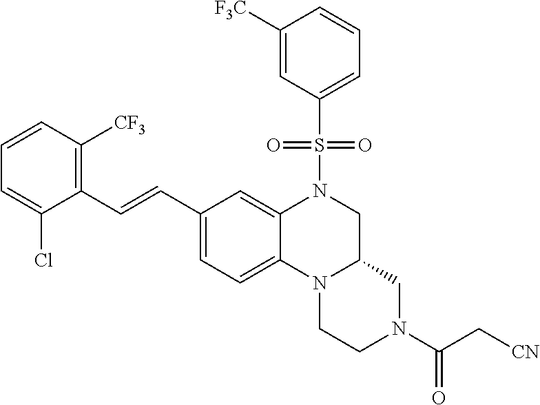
C1([F3C])=CC(S(N2CC3N(C4=CC=C(C=CC5=C([CF3])C=CC=C5Cl)C=C24)CCN(C(C[CN])=O)C3)(=O)=O)=CC=C1
